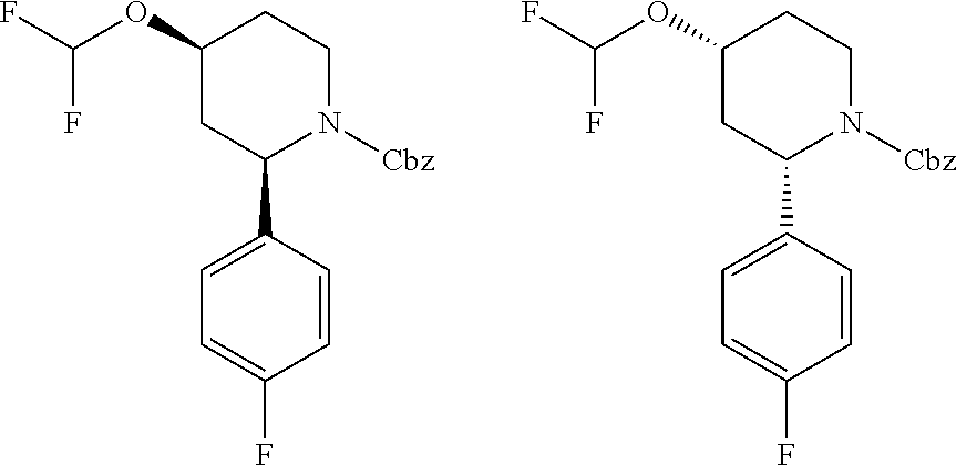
C1=C(F)C=CC(C2N([Cbz])CCC(OC(F)F)C2)=C1.C1=C(F)C=CC(C2N([Cbz])CCC(OC(F)F)C2)=C1
